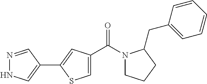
N1(C(C2=CSC(C3=CNN=C3)=C2)=O)CCCC1CC1=CC=CC=C1
